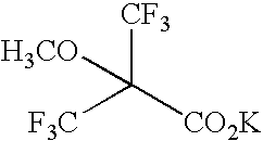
[F3C]C([CO2K])([CF3])[H3CO]
